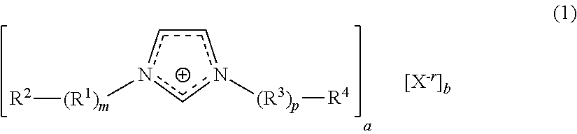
c1cn([(R1)m][R2])cn1[(R3)p][R4]
